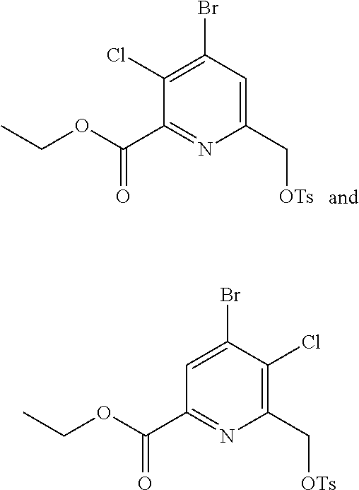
C1(Cl)=C(Br)C=C(C[OTs])N=C1C(OCC)=O.C1=C(Br)C(Cl)=C(C[OTs])N=C1C(OCC)=O
